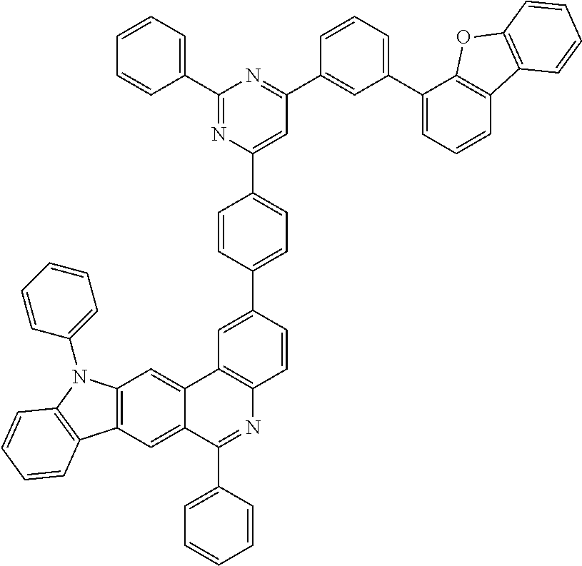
C12=C(C=C3C(=C1)C1=C(N=C3C3=CC=CC=C3)C=CC(C3=CC=C(C4=CC(C5=CC(C6=CC=CC7=C6OC6=C7C=CC=C6)=CC=C5)=NC(C5=CC=CC=C5)=N4)C=C3)=C1)C1=C(N2C2=CC=CC=C2)C=CC=C1
